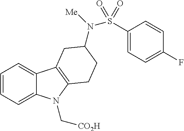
C1=CC=C2C(=C1)C1=C(N2C[CO2H])CCC(N([Me])S(C2=CC=C(F)C=C2)(=O)=O)C1
